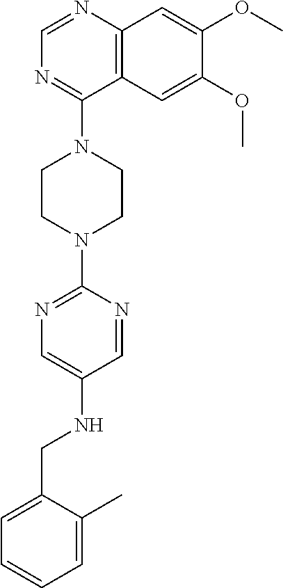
C12=C(N=CN=C1N1CCN(C3=NC=C(NCC4=CC=CC=C4C)C=N3)CC1)C=C(OC)C(OC)=C2
